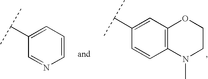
C1=C(C(C)C)C=CC2=C1OCCN2C.C1=C(C(C)C)C=NC=C1
